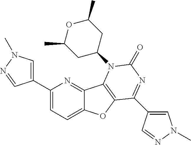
C1(C2=CN(C)N=C2)=CC=C2C(=N1)C1=C(O2)C(C2=CN(C)N=C2)=NC(=O)N1C1CC(C)OC(C)C1
